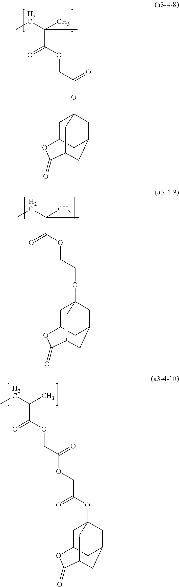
CCC(C)(C(OCC(OC12CC3CC(C(=O)OC(C3)C1)C2)=O)=O)C.CCC(C)(C(OCCOC12CC3CC(C(=O)OC(C3)C1)C2)=O)C.CCC(C)(C(OCC(OCC(OC12CC3CC(C(=O)OC(C3)C1)C2)=O)=O)=O)C
